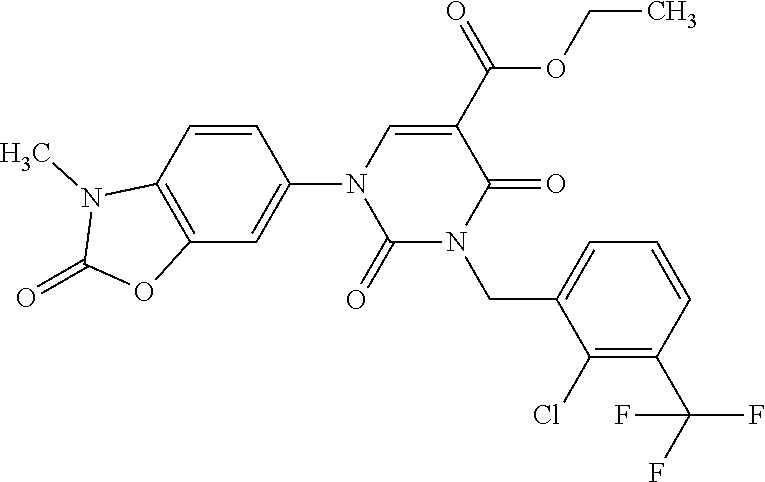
C12=C(C=CC(N3C(=O)N(CC4=CC=CC(C(F)(F)F)=C4Cl)C(=O)C(C(=O)OCC)=C3)=C1)N(C)C(=O)O2
